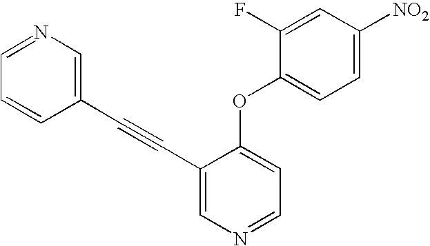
C1=C([NO2])C=C(F)C(OC2=CC=NC=C2C#CC2=CN=CC=C2)=C1
